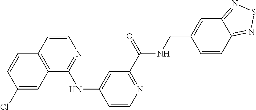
C12=C(C(NC3=CC(C(=O)NCC4=CC5=NSN=C5C=C4)=NC=C3)=NC=C1)C=C(Cl)C=C2
